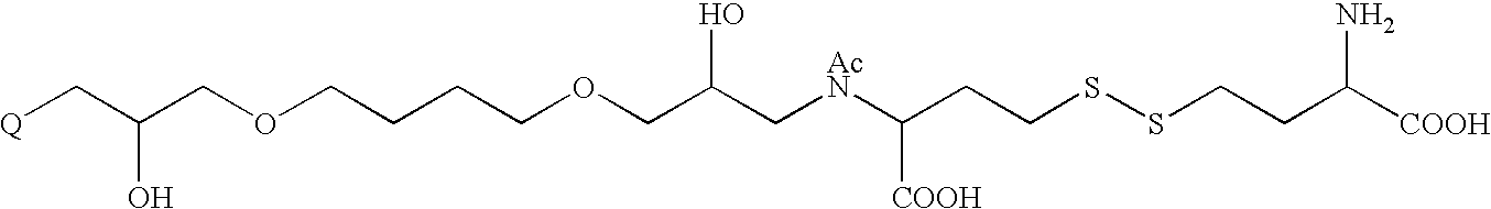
[Q]CC(COCCCCOCC(C[AcN]C(CCSSCCC([COOH])N)[COOH])O)O
